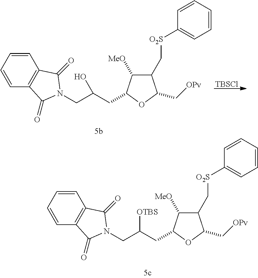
[TBSCl].C1(C[O2S]C2=CC=CC=C2)C([MeO])C(CC(O)CN2C(=O)C3=C(C2=O)C=CC=C3)OC1C[OPv].C1(C[O2S]C2=CC=CC=C2)C([MeO])C(CC([OTBS])CN2C(=O)C3=C(C2=O)C=CC=C3)OC1C[OPv]
